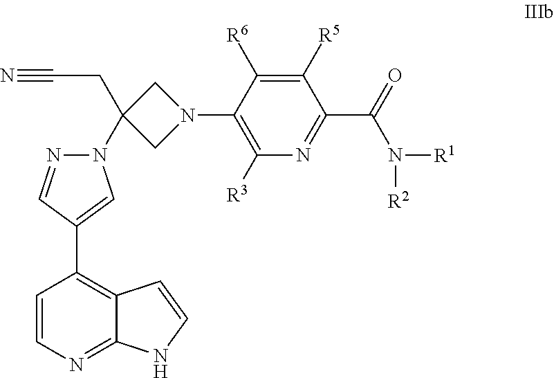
N#CCC1(N2N=CC(C3=C4C(=NC=C3)NC=C4)=C2)CN(C2=C([R3])N=C(C(=O)N([R1])[R2])C([R5])=C2[R6])C1
